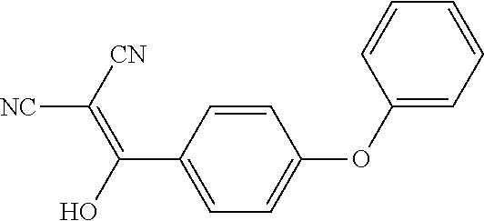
C1=CC(C(O)=C([CN])[NC])=CC=C1OC1=CC=CC=C1
